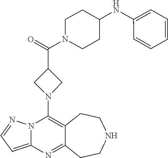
C12=C(N3CC(C(=O)N4CCC(NC5=CC=CC=C5)CC4)C3)N3C(=CC=N3)N=C1CCNCC2
